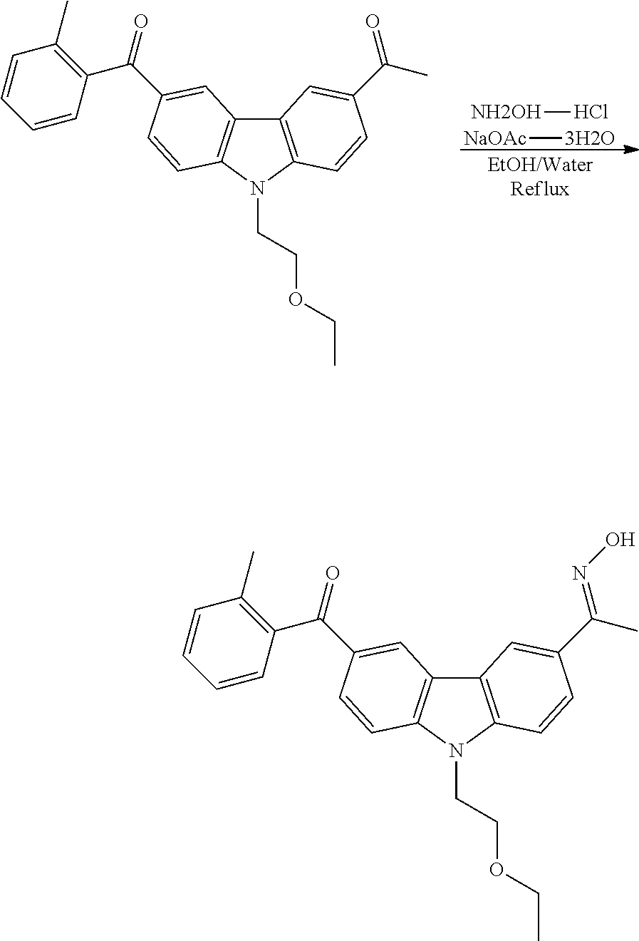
C12=C(N(CCOCC)C3=C1C=C(C(C1=C(C)C=CC=C1)=O)C=C3)C=CC(C(C)=O)=C2.[NH2OH]Cl.[NaOAc][3H2O].C12=C(N(CCOCC)C3=C1C=C(C(C1=C(C)C=CC=C1)=O)C=C3)C=CC(C(C)=NO)=C2
